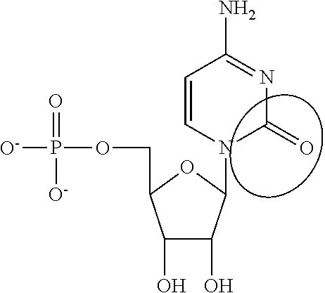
C1=Cn(c2C(O)C(O)C(COP(=O)([O-])[O-])O2)C(=O)N=C1N
